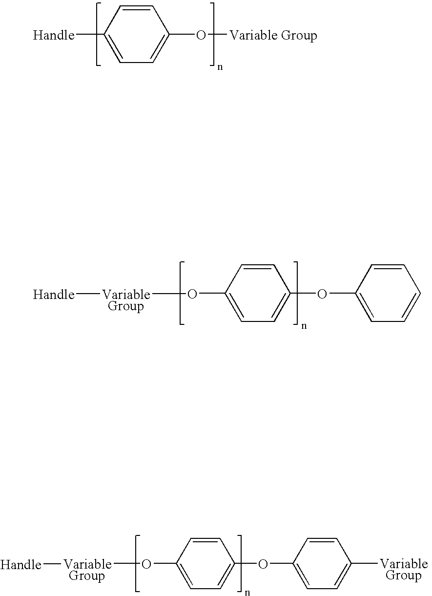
C1=CC(O[Variable Group])=CC=C1[Handle].C1(O[VariableGroup][Handle])=CC=C(OC2=CC=CC=C2)C=C1.C1(O[VariableGroup][Handle])=CC=C(OC2=CC=C([Variable Group])C=C2)C=C1
